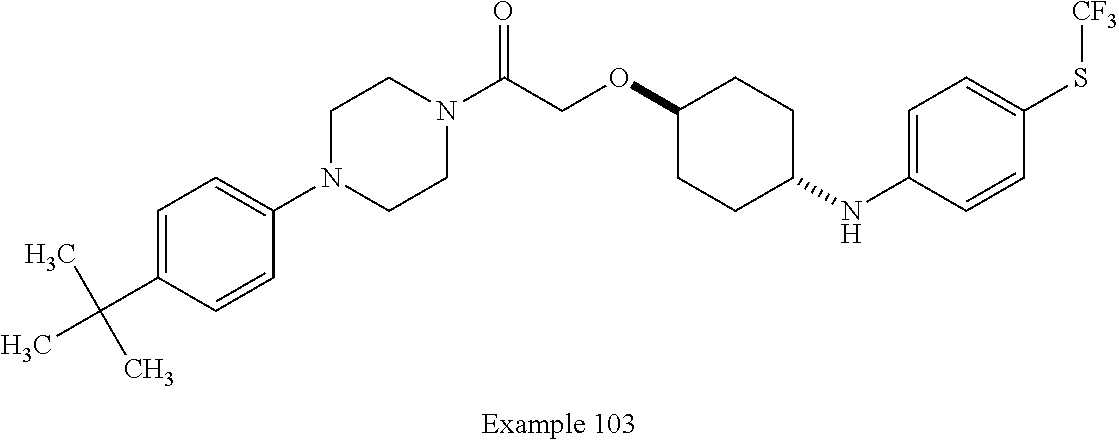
C1=C(C(C)(C)C)C=CC(N2CCN(C(COC3CCC(NC4=CC=C(S[CF3])C=C4)CC3)=O)CC2)=C1
